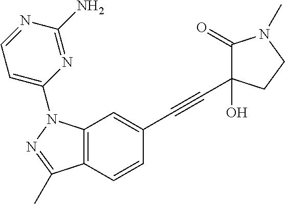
C12=C(C=CC(C#CC3(O)C(=O)N(C)CC3)=C1)C(C)=NN2C1=CC=NC(N)=N1
